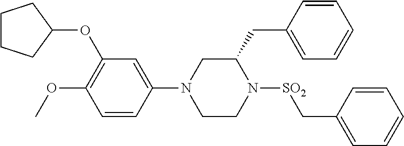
C1CCC(OC2=C(OC)C=CC(N3CCN([SO2]CC4=CC=CC=C4)C(CC4=CC=CC=C4)C3)=C2)C1
